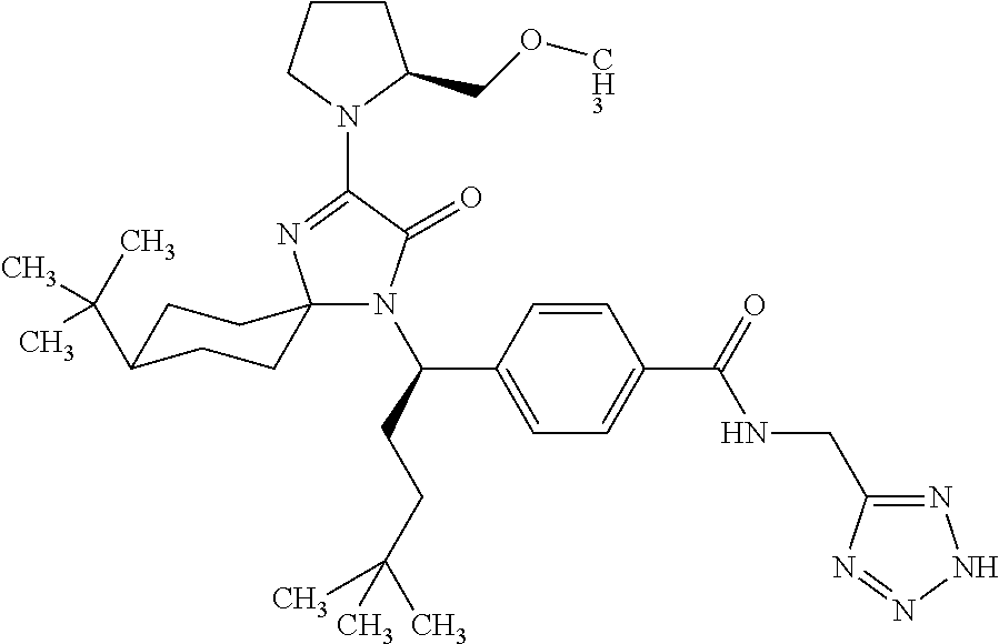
N1(C(CCC(C)(C)C)C2=CC=C(C(=O)NCC3=NNN=N3)C=C2)C(=O)C(N2CCCC2CO[CH3])=NC12CCC(C(C)(C)C)CC2
